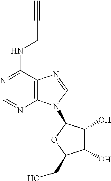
N1=C(NCC#C)C2=C(N=C1)N(C1C(O)C(O)C(CO)O1)C=N2
